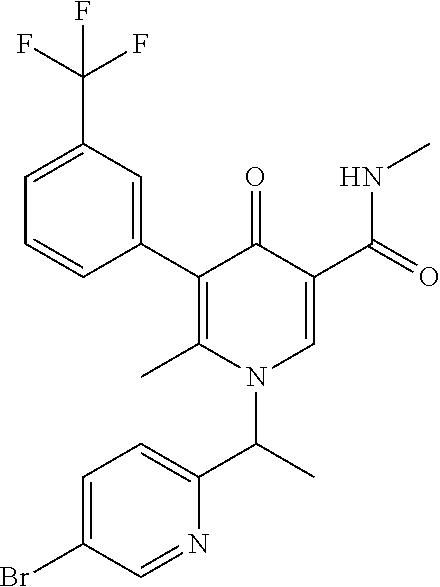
C1(C2=C(C)N(C(C3=CC=C(Br)C=N3)C)C=C(C(NC)=O)C2=O)=CC(C(F)(F)F)=CC=C1
